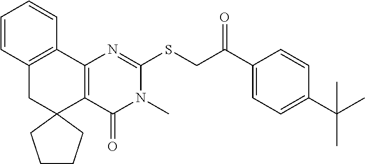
C12=C(C3=C(CC14CCCC4)C=CC=C3)N=C(SCC(C1=CC=C(C(C)(C)C)C=C1)=O)N(C)C2=O
